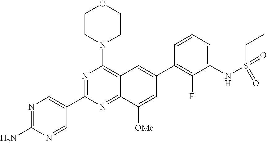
N1=C(N)N=CC(C2=NC(N3CCOCC3)=C3C(=N2)C([OMe])=CC(C2=C(F)C(NS(=O)(=O)CC)=CC=C2)=C3)=C1
